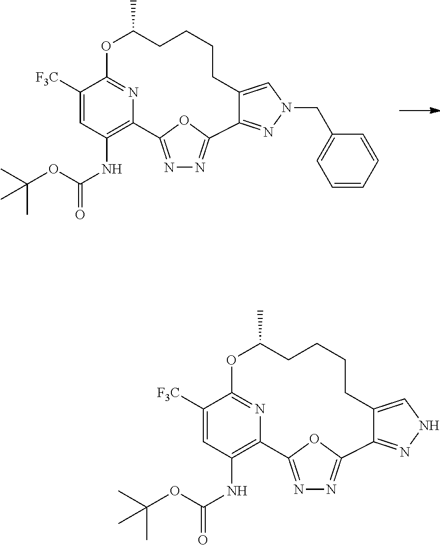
N1=C2OC(=N1)C1=NNC=C1CCCCC(C)OC1=NC2=C(NC(=O)OC(C)(C)C)C=C1[F3C].N1=C2OC(=N1)C1=NN(CC3=CC=CC=C3)C=C1CCCCC(C)OC1=NC2=C(NC(=O)OC(C)(C)C)C=C1[F3C]
